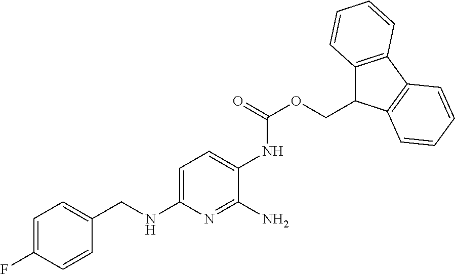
C1=C(F)C=CC(CNC2=CC=C(NC(OCC3C4=C(C5=C3C=CC=C5)C=CC=C4)=O)C(N)=N2)=C1
